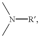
N([R])(C)C
